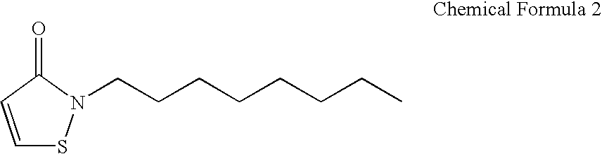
C1=CC(=O)N(CCCCCCCC)S1
